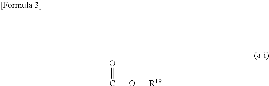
O=C(C)O[R19]
